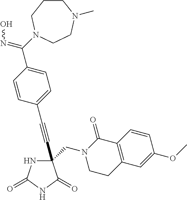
C(#CC1(CN2CCC3=C(C2=O)C=CC(OC)=C3)NC(=O)NC1=O)C1=CC=C(C(=NO)N2CCCN(C)CC2)C=C1
